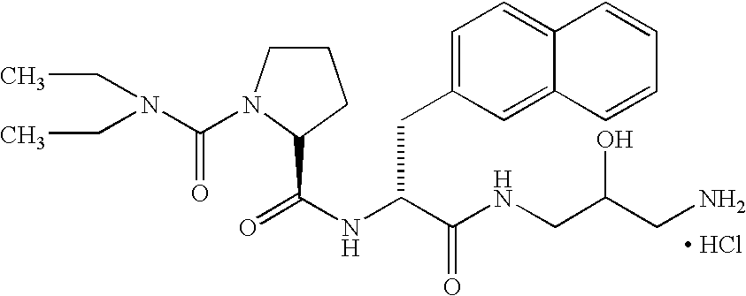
C1CN(C(N(CC)CC)=O)C(C(NC(C(NCC(CN)O)=O)CC2=CC=C3C(=C2)C=CC=C3)=O)C1.[ HCl]
